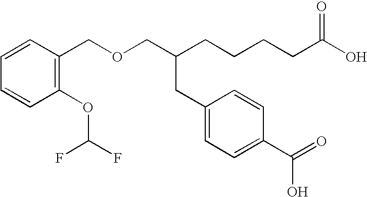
C(OCC(CCCCC(O)=O)CC1=CC=C(C(=O)O)C=C1)C1=C(OC(F)F)C=CC=C1
